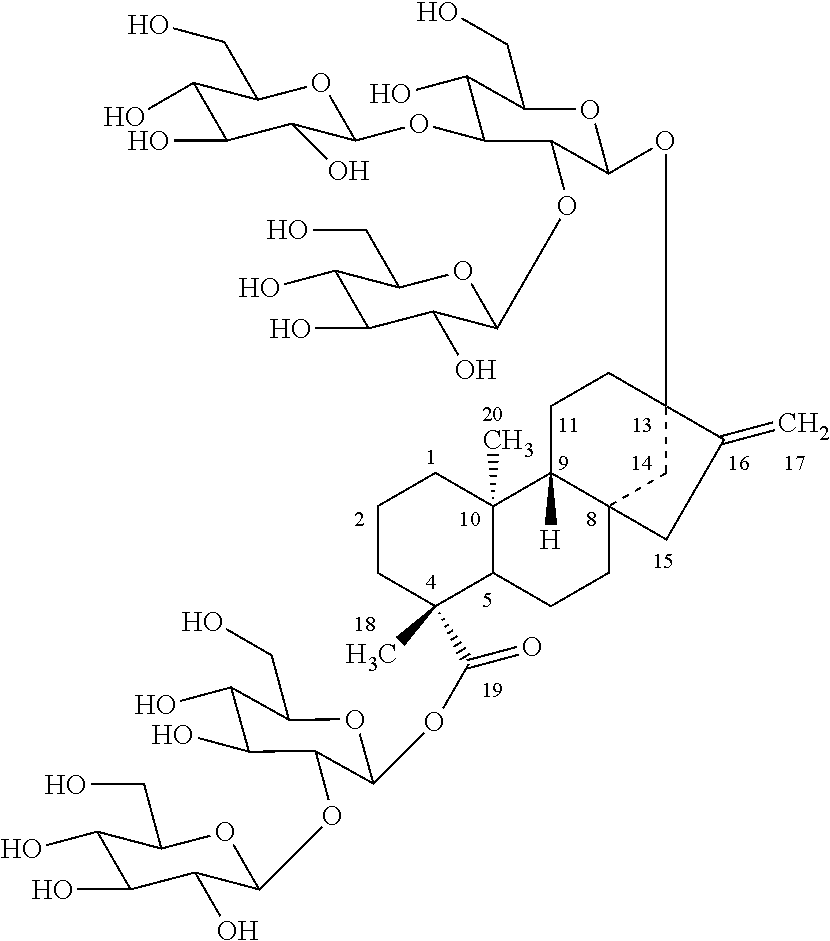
C1CC(C)(C(=O)OC2C(OC3C(O)C(O)C(O)C(CO)O3)C(O)C(O)C(CO)O2)C2C(C)(C1)C1([H])C3(CC2)CC(OC2C(OC4C(O)C(O)C(O)C(CO)O4)C(OC4C(O)C(O)C(O)C(CO)O4)C(O)C(CO)O2)(CC1)C(=C)C3
